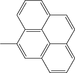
C12=C3C4=C(C=C1C)C=CC=C4C=CC3=CC=C2
